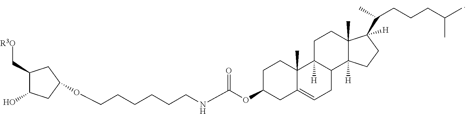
O(CCCCCCNC(OC1CC2=CCC3C([H])(C2(C)CC1)CCC1(C)C3([H])CCC1(C(CCCC(C)C)C)[H])=O)C1CC(O)C(C[R3O])C1
